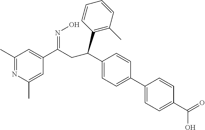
C1(C)=NC(C)=CC(C(CC(C2=CC=C(C3=CC=C(C(O)=O)C=C3)C=C2)C2=C(C)C=CC=C2)=NO)=C1
